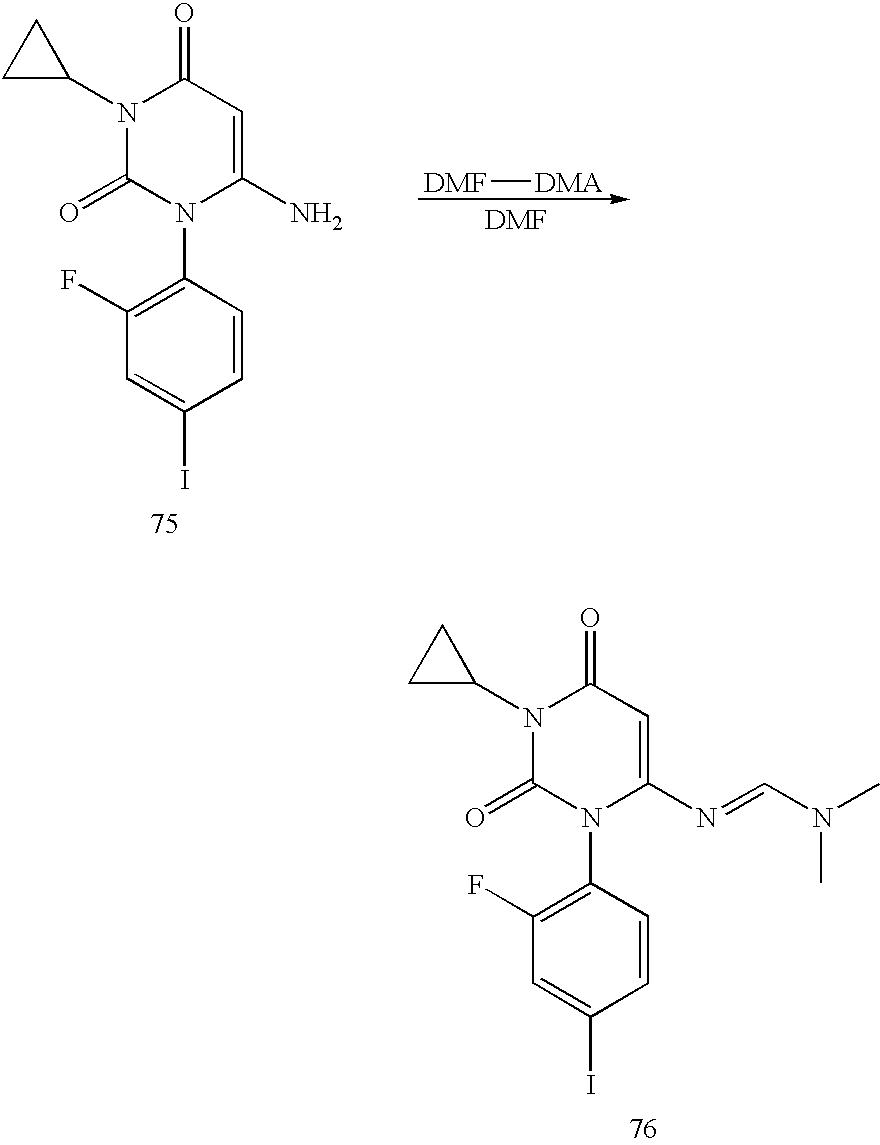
C1=CC(N2C(=O)N(C3CC3)C(=O)C=C2N=CN(C)C)=C(F)C=C1I.C1=CC(N2C(=O)N(C3CC3)C(=O)C=C2N)=C(F)C=C1I.[DMF][DMA]
